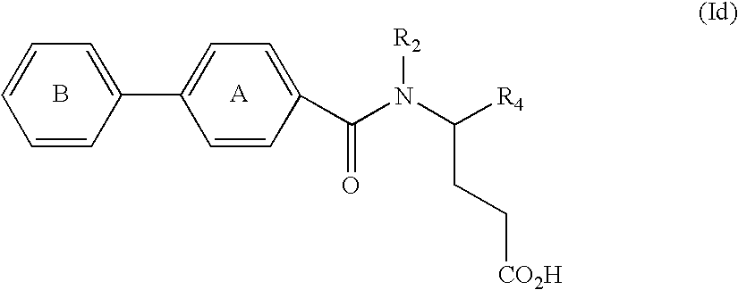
B.C1=CC(C2=CC=C(C(N(C([R4])CC[CO2H])[R2])=O)C=C2)=CC=C1.[A]
